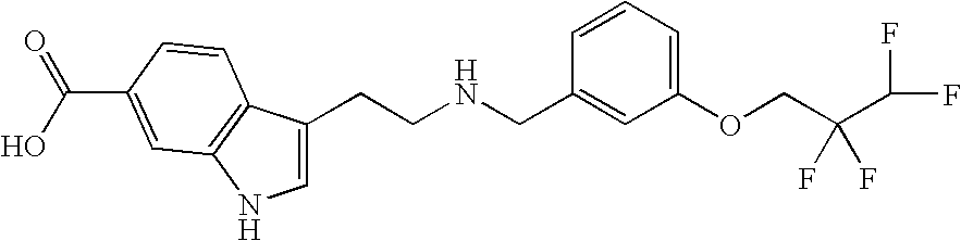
C1=C(CCNCC2=CC(OCC(C(F)F)(F)F)=CC=C2)C2=C(N1)C=C(C(=O)O)C=C2
